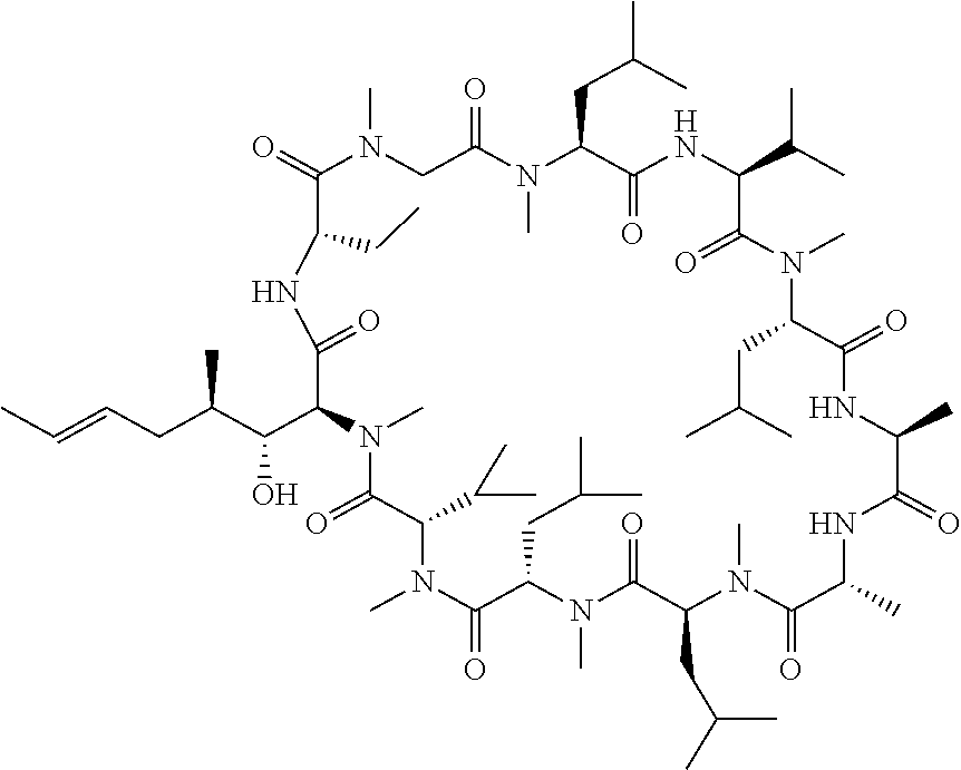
O=C1N(C)CC(=O)N(C)C(CC(C)C)C(=O)NC(C(C)C)C(=O)N(C)C(CC(C)C)C(=O)NC(C)C(=O)NC(C)C(=O)N(C)C(CC(C)C)C(=O)N(C)C(CC(C)C)C(=O)N(C)C(C(C)C)C(=O)N(C)C(C(C(CC=CC)C)O)C(=O)NC1CC
